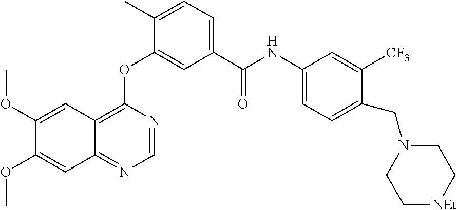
O(C1=CC(C(NC2=CC=C(CN3CC[NEt]CC3)C([CF3])=C2)=O)=CC=C1C)C1=C2C(=NC=N1)C=C(OC)C(OC)=C2
